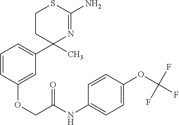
C1(C)(C2=CC=CC(OCC(NC3=CC=C(OC(F)(F)F)C=C3)=O)=C2)N=C(N)SCC1
